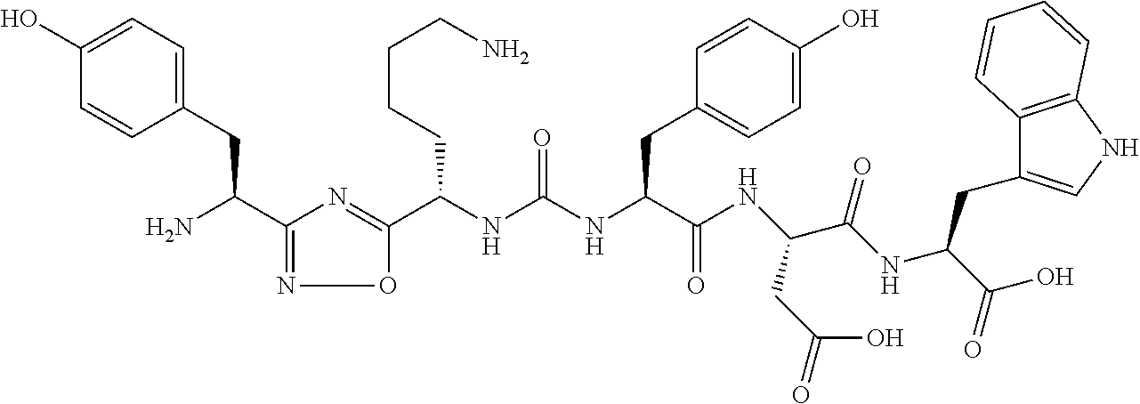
C(NC(NC(C(NC(C(NC(CC1=CNC2=C1C=CC=C2)C(O)=O)=O)CC(=O)O)=O)CC1=CC=C(O)C=C1)=O)(C1=NC(C(N)CC2=CC=C(O)C=C2)=NO1)CCCCN
